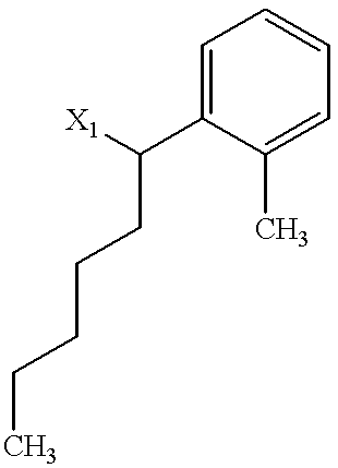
C1=C(C([X1])CCCCC)C(C)=CC=C1
